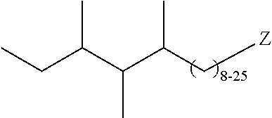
C(C(C[Z])C)(C(CC)C)C
